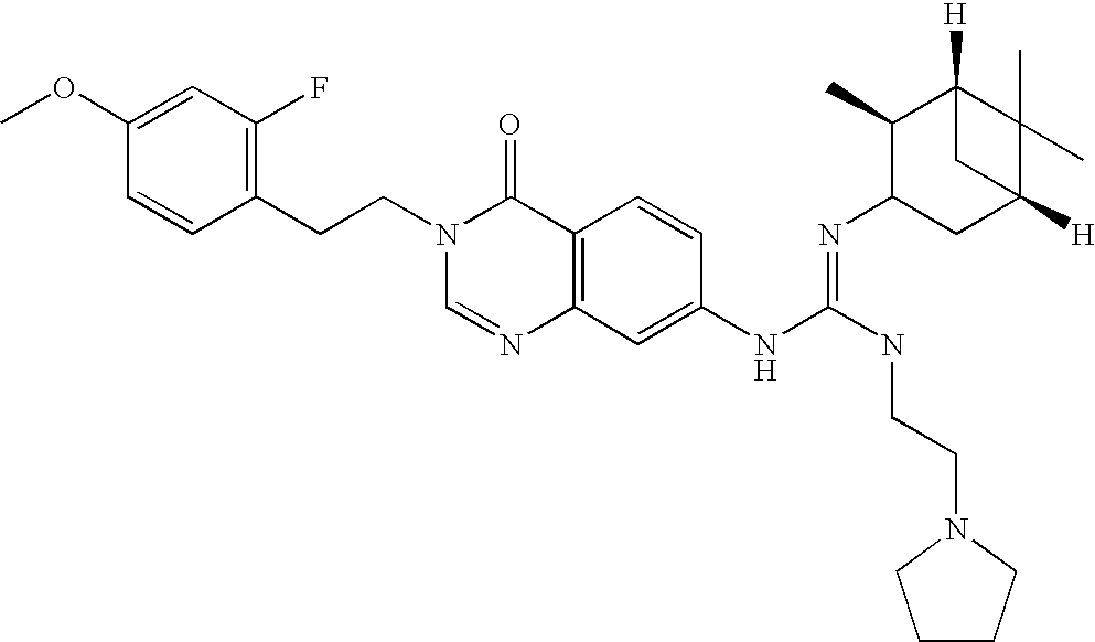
C1(CCN2C=NC3=C(C2=O)C=CC(NC(NCCN2CCCC2)=NC2CC4([H])C(C)(C)C([H])(C2C)C4)=C3)=C(F)C=C(OC)C=C1
